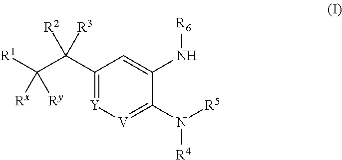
C1(C(C([R1])([Ry])[Rx])([R3])[R2])=[Y][V]=C(N([R5])[R4])C(N[R6])=C1
